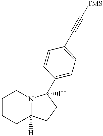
C1CCC2([H])N(C1)C([H])(C1=CC=C(C#C[TMS])C=C1)CC2
